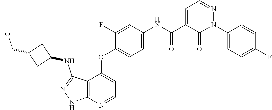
N1=CC=C(C(NC2=CC=C(OC3=CC=NC4=C3C(NC3CC(CO)C3)=NN4)C(F)=C2)=O)C(=O)N1C1=CC=C(F)C=C1
